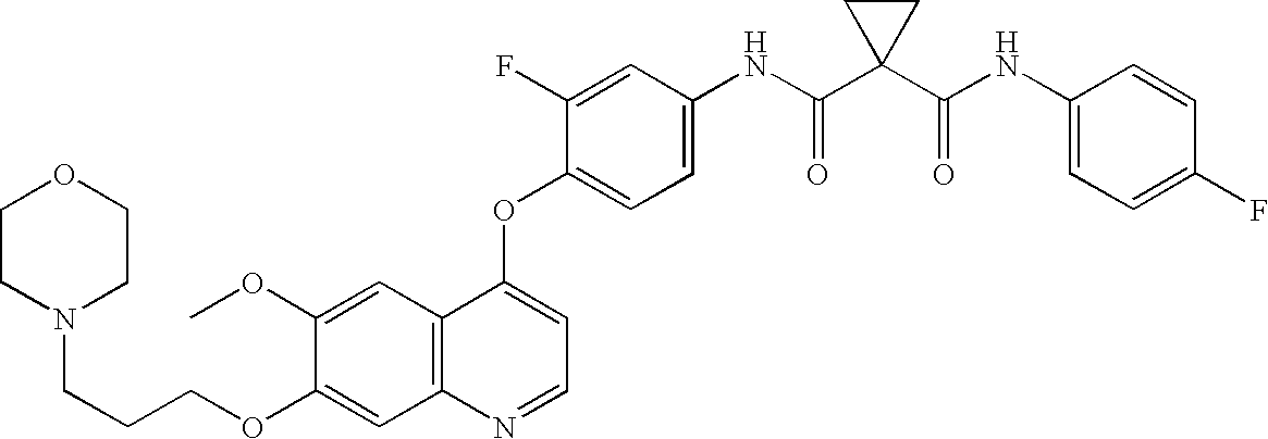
C12=C(C=C(OC)C(OCCCN3CCOCC3)=C1)C(OC1=CC=C(NC(C3(C(NC4=CC=C(F)C=C4)=O)CC3)=O)C=C1F)=CC=N2
